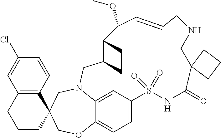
C12=C(C=CC(Cl)=C1)C1(CCC2)COC2=CC=C3C=C2N(C1)CC1CCC1C(OC)C=CCNCC1(C(=O)NS3(=O)=O)CCC1
